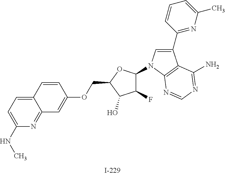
C(C1OC(N2C=C(C3=NC(C)=CC=C3)C3=C2N=CN=C3N)C(F)C1O)OC1=CC2=NC(NC)=CC=C2C=C1
